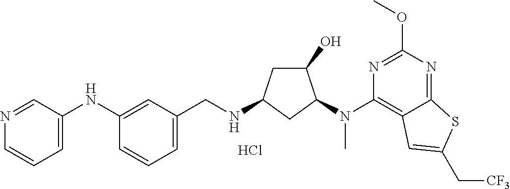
C1=CC=C(CNC2CC(O)C(N(C3=C4C(=NC(OC)=N3)SC(C[CF3])=C4)C)C2)C=C1NC1=CC=CN=C1.Cl
